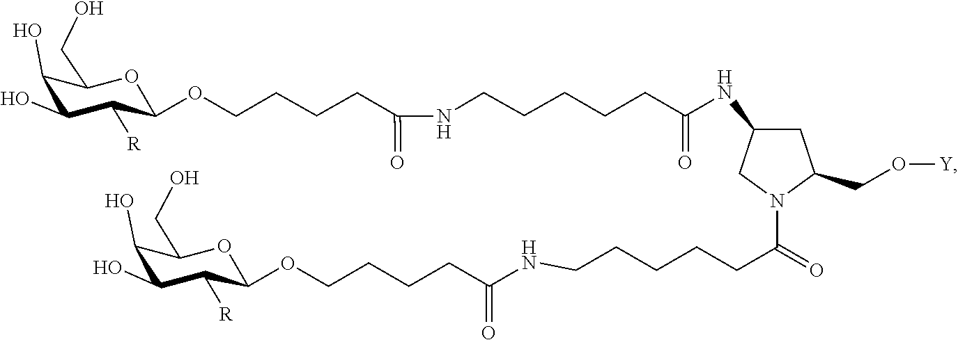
C(CCCC(N1C(CO[Y])CC(NC(CCCCCNC(CCCCOC2C([R])C(O)C(O)C(CO)O2)=O)=O)C1)=O)CNC(CCCCOC1C([R])C(O)C(O)C(CO)O1)=O
